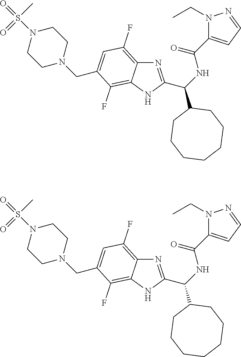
N1(CC)C(C(=O)NC(C2CCCCCCC2)C2=NC3=C(F)C=C(CN4CCN(S(=O)(C)=O)CC4)C(F)=C3N2)=CC=N1.N1(CC)C(C(=O)NC(C2CCCCCCC2)C2=NC3=C(F)C=C(CN4CCN(S(=O)(C)=O)CC4)C(F)=C3N2)=CC=N1
